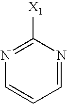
C1=NC([X1])=NC=C1
